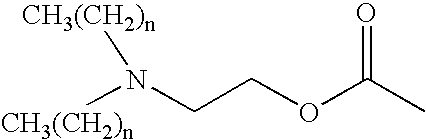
[CH3(CH2)n]N(CCOC(C)=O)[CH3(CH2)n]
